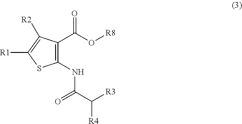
C1(C(O[R8])=O)=C(NC(C([R3])[R4])=O)SC([R1])=C1[R2]
